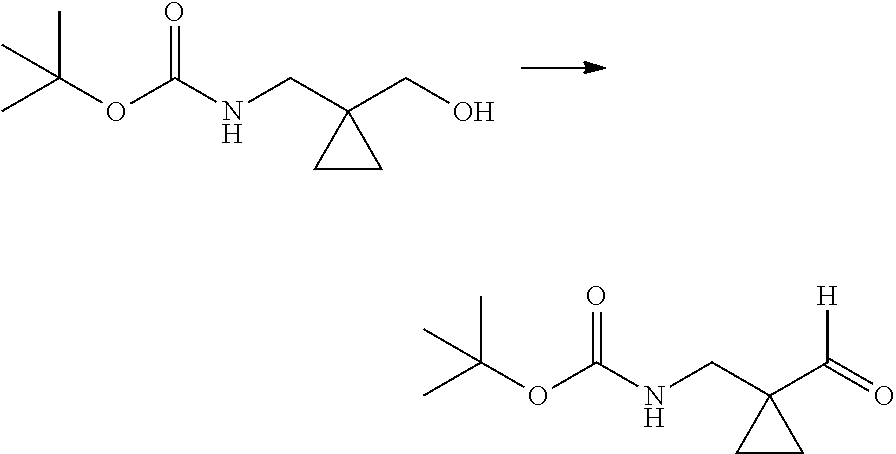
CC(OC(NCC1(CO)CC1)=O)(C)C.CC(OC(NCC1(C(=O)[H])CC1)=O)(C)C
